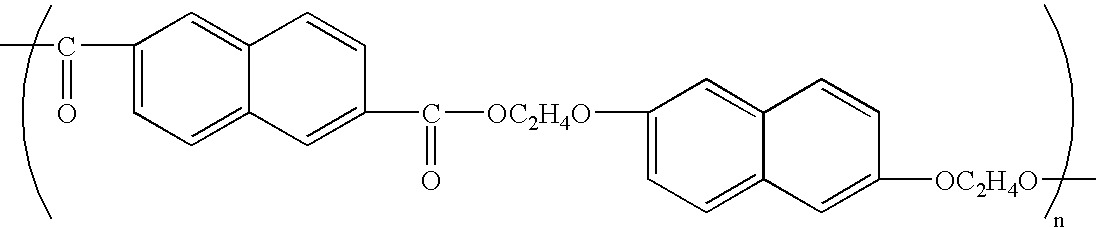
[OC2H4O](C)C1=CC2=CC=C([OC2H4O]C(C3=CC4=CC=C(C(C)=O)C=C4C=C3)=O)C=C2C=C1
